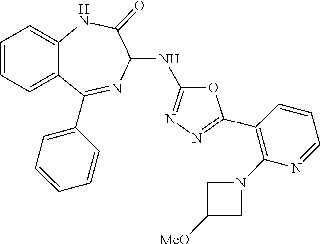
C1=CC=C2C(=C1)NC(=O)C(NC1=NN=C(C3=C(N4CC([MeO])C4)N=CC=C3)O1)N=C2C1=CC=CC=C1
